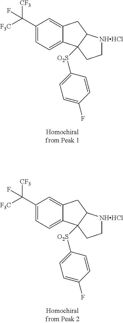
C1(C([F3C])([CF3])F)=CC=C2C(=C1)CC1[NHHCl]CCC21[O2S]C1=CC=C(F)C=C1.C1(C([F3C])([CF3])F)=CC=C2C(=C1)CC1[NHHCl]CCC21[O2S]C1=CC=C(F)C=C1
